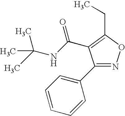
C1(C2=NOC(CC)=C2C(NC(C)(C)C)=O)=CC=CC=C1
